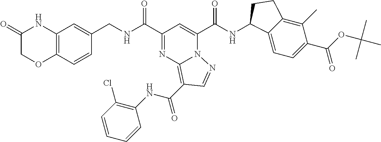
C(NC(=O)C1=NC2=C(C(NC3=C(Cl)C=CC=C3)=O)C=NN2C(C(=O)NC2C3=CC=C(C(=O)OC(C)(C)C)C(C)=C3CC2)=C1)C1=CC2=C(C=C1)OCC(=O)N2
